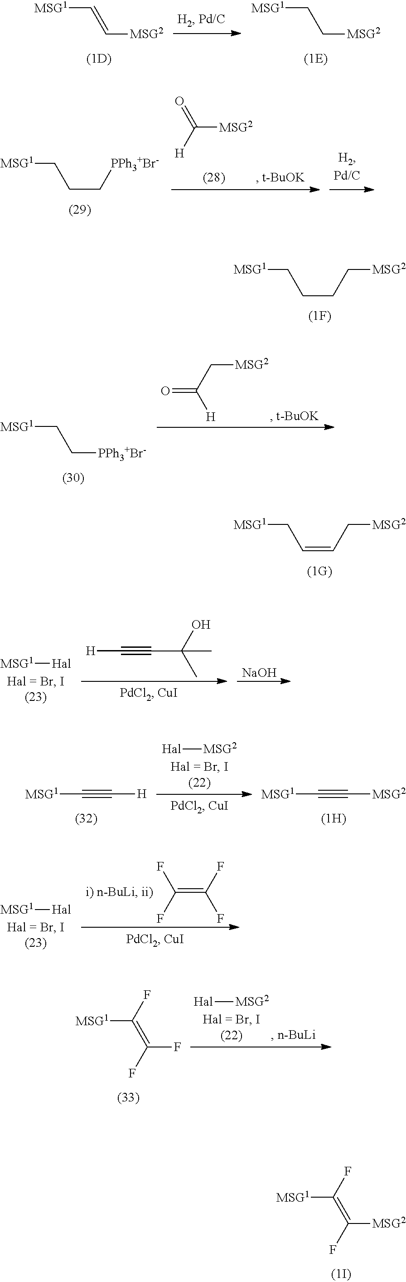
[MSG1]C=C[MSG2].[MSG1]CC[MSG2].[MSG1]CCC[PPh3+Br-].C([MSG2])([H])=O.[MSG1]CCCC[MSG2].[MSG1]CC[PPh3+Br-].O=C(C[MSG2])[H].[MSG1]CC=CC[MSG2].[MSG1][Hal].[H]C#CC(O)(C)C.[NaOH].C(#C[H])[MSG1].[Hal][MSG2].C(#C[MSG2])[MSG1].C(=C(F)F)(F)F.[MSG1][Hal].[MSG1]C(F)=C(F)F.[Hal][MSG2].[MSG1]C(F)=C(F)[MSG2]
